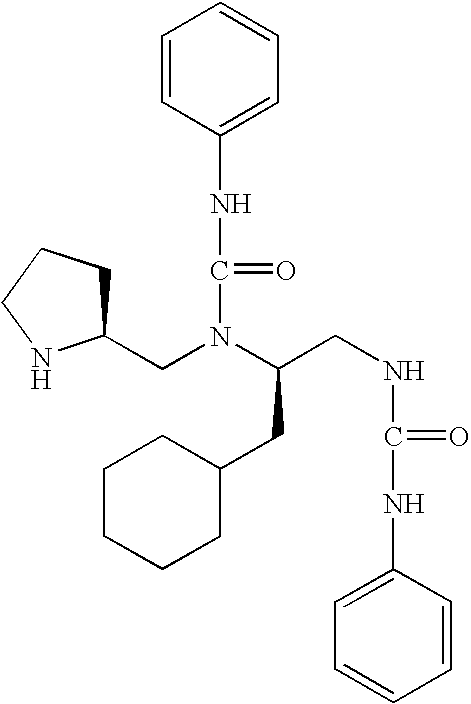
C(N(CC1CCCN1)C(CNC(NC1=CC=CC=C1)=O)CC1CCCCC1)(NC1=CC=CC=C1)=O
